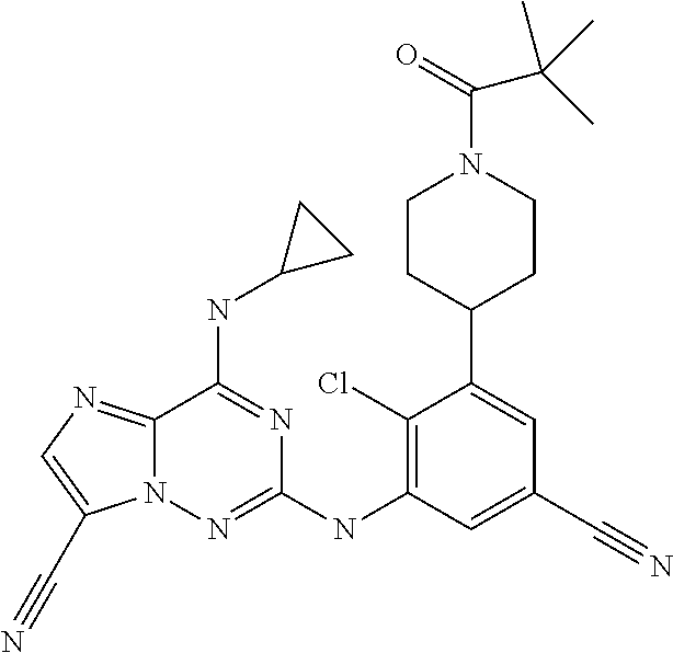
N12C(=NC=C1C#N)C(NC1CC1)=NC(NC1=C(Cl)C(C3CCN(C(=O)C(C)(C)C)CC3)=CC(C#N)=C1)=N2
